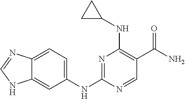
N1=C(NC2=CC=C3C(=C2)NC=N3)N=CC(C(N)=O)=C1NC1CC1
